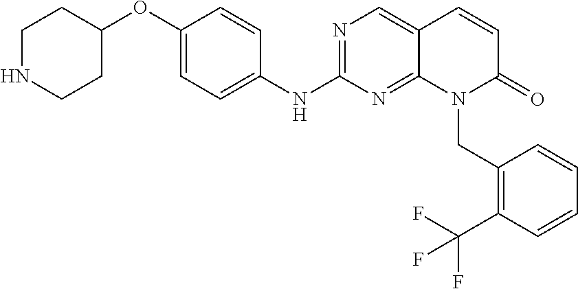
C1(OC2CCNCC2)=CC=C(NC2=NC=C3C(=N2)N(CC2=C(C(F)(F)F)C=CC=C2)C(=O)C=C3)C=C1
